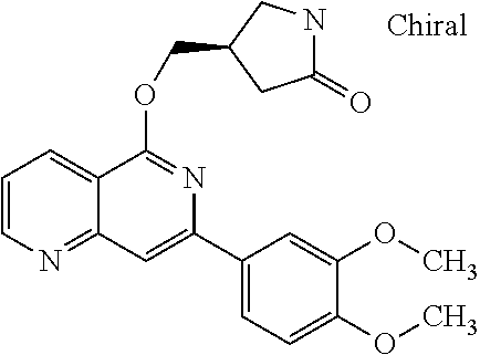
C1(=O)NCC(COC2=NC(C3=CC=C(OC)C(OC)=C3)=CC3=NC=CC=C23)C1
